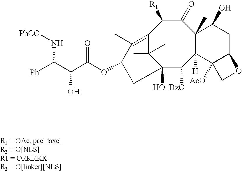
C1(C)(C)C2(O)C([BzO])C3([H])C(C)(C(=O)C([R1])C1=C(C)C(OC(=O)C(C([Ph])N[PhCO])O)C2)C(O)CC1C3([AcO])CO1
